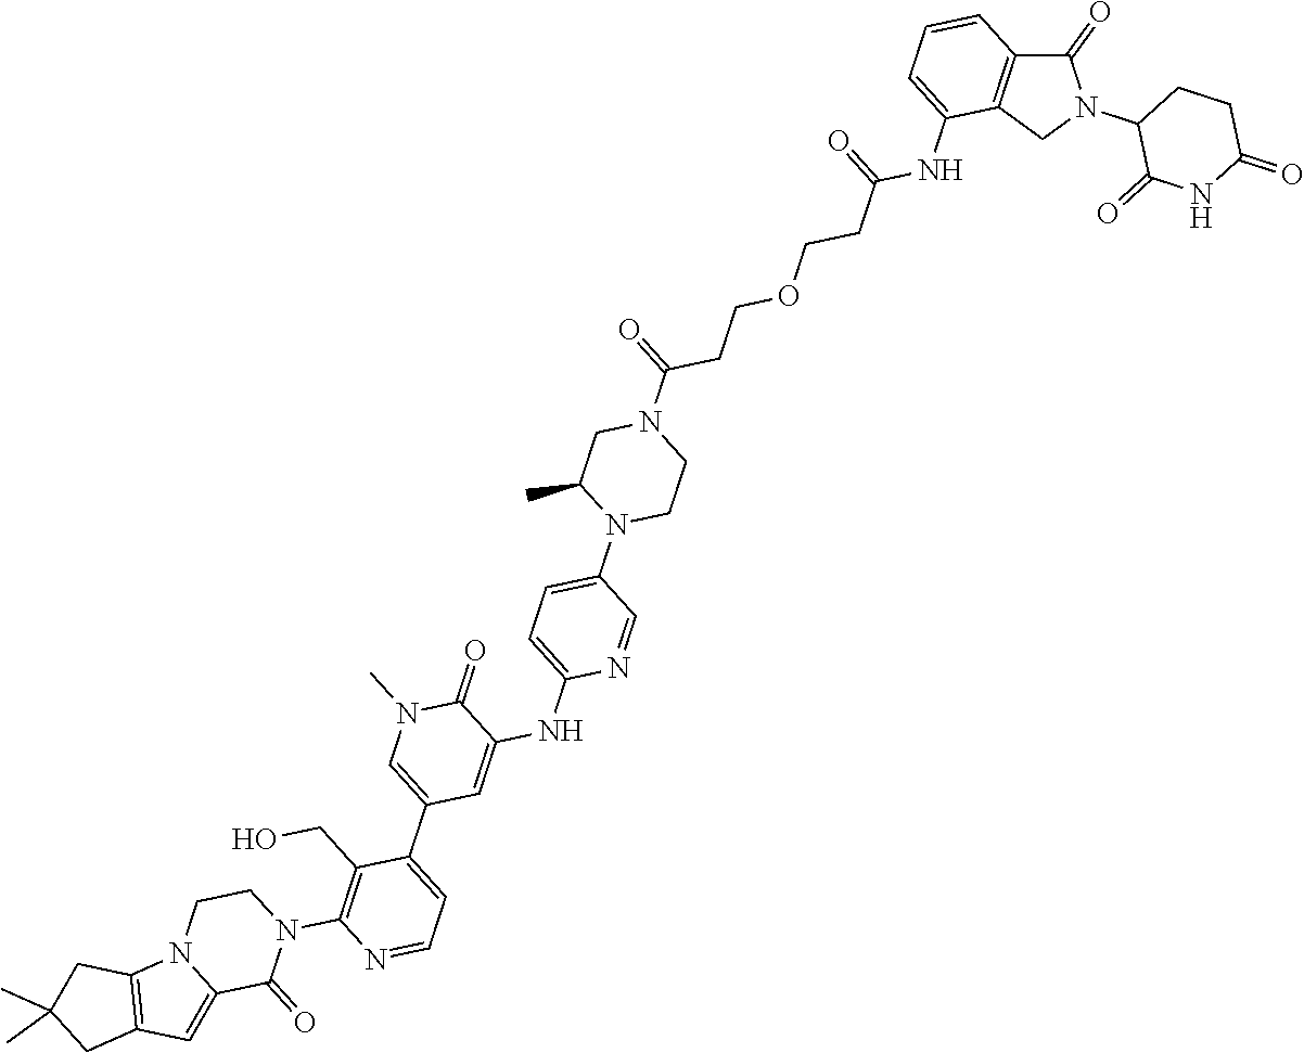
N1(C2=C(CO)C(C3=CN(C)C(=O)C(NC4=CC=C(N5CCN(C(=O)CCOCCC(=O)NC6=CC=CC7=C6CN(C6C(=O)NC(=O)CC6)C7=O)CC5C)C=N4)=C3)=CC=N2)CCN2C(=CC3=C2CC(C)(C)C3)C1=O
